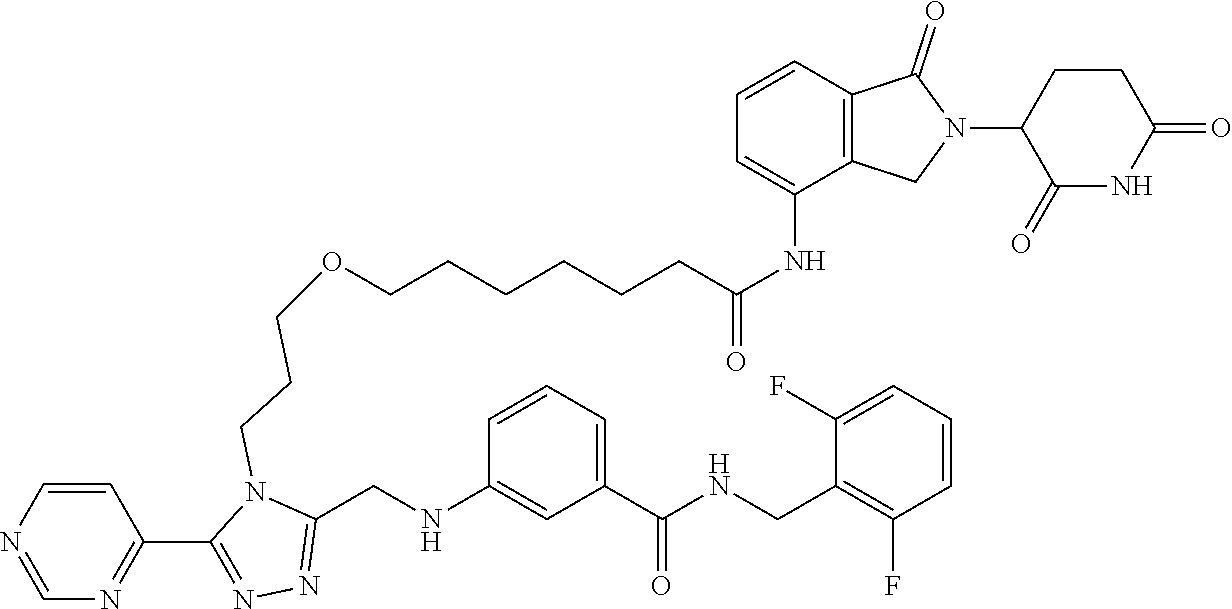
C(C(NC1=CC=CC2=C1CN(C1C(=O)NC(=O)CC1)C2=O)=O)CCCCCOCCCN1C(CNC2=CC(C(NCC3=C(F)C=CC=C3F)=O)=CC=C2)=NN=C1C1=NC=NC=C1
